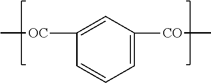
C[OC]C1=CC([CO]C)=CC=C1
